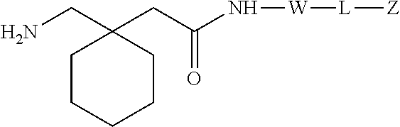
NCC1(CC(N[W][L][Z])=O)CCCCC1
